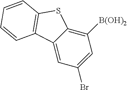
C1=CC=CC2=C1SC1=C([B(OH)2])C=C(Br)C=C21
